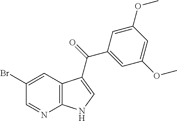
BrC1=CC2=C(N=C1)NC=C2C(C1=CC(OC)=CC(OC)=C1)=O
